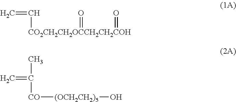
C=C[CO2CH2CH2OCCH2CH2COH](=O)=O.C=C([CO][(OCH2CH2)5]O)C
